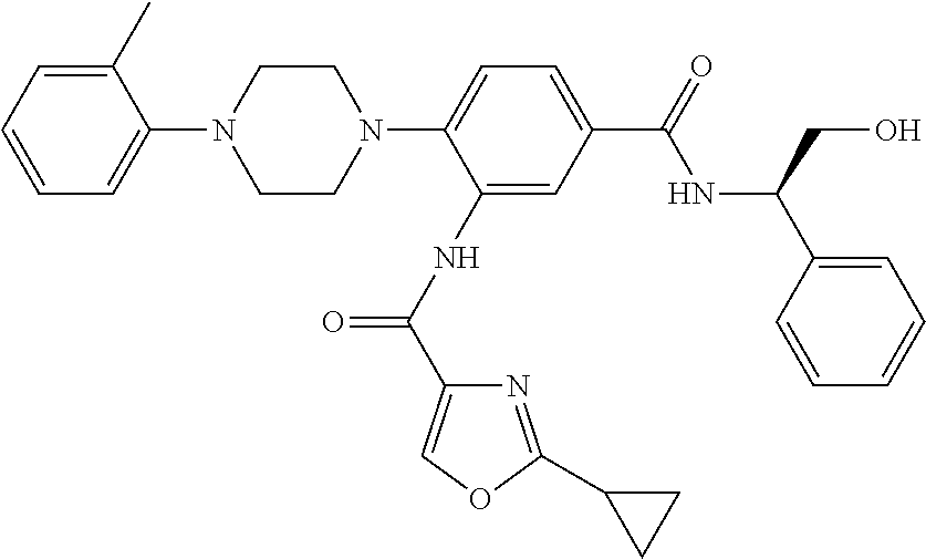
C1=CC=C(C)C(N2CCN(C3=CC=C(C(=O)NC(C4=CC=CC=C4)CO)C=C3NC(=O)C3=COC(C4CC4)=N3)CC2)=C1
